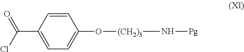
C(C1=CC=C(O[(CH2)3]N[Pg])C=C1)(Cl)=O
